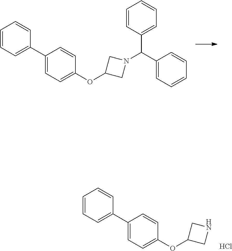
C1=CC=C(C2=CC=C(OC3CN(C(C4=CC=CC=C4)C4=CC=CC=C4)C3)C=C2)C=C1.C1=CC=C(C2=CC=C(OC3CNC3)C=C2)C=C1.Cl
